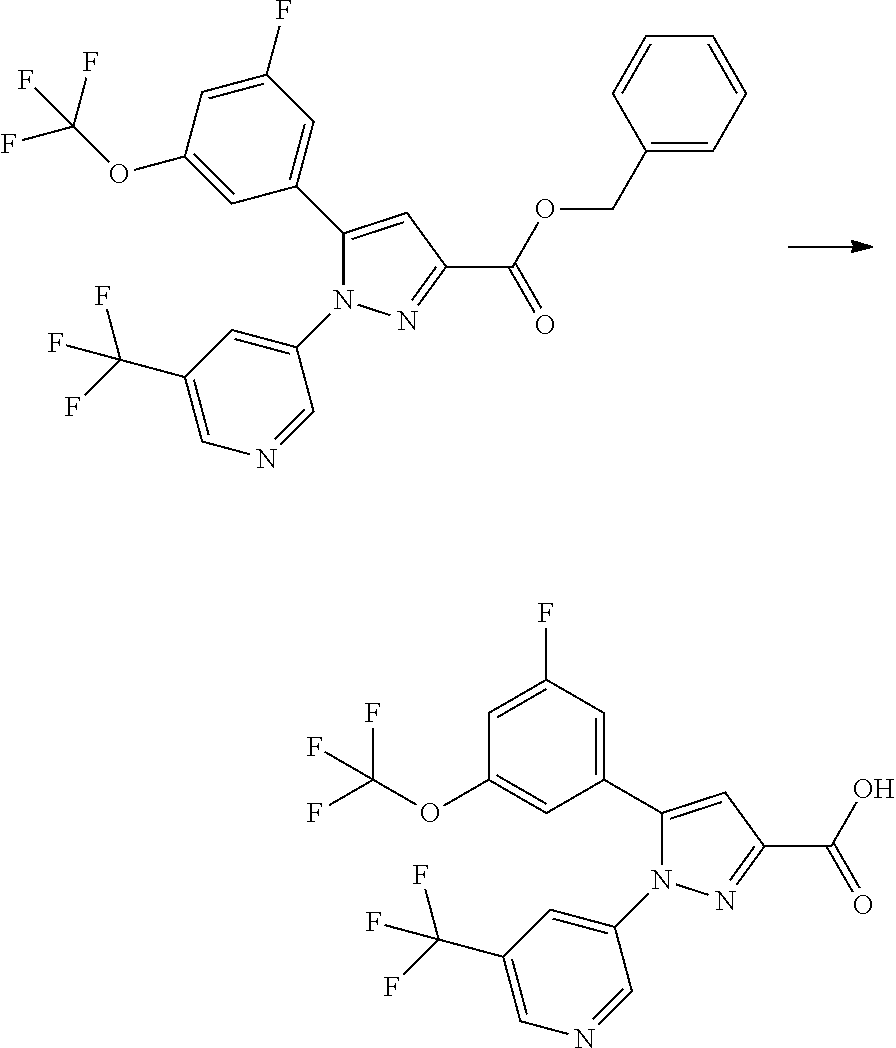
C1(COC(=O)C2=NN(C3=CC(C(F)(F)F)=CN=C3)C(C3=CC(F)=CC(OC(F)(F)F)=C3)=C2)=CC=CC=C1.OC(=O)C1=NN(C2=CC(C(F)(F)F)=CN=C2)C(C2=CC(F)=CC(OC(F)(F)F)=C2)=C1
